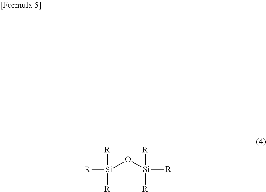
O([Si]([R])([R])[R])[Si]([R])([R])[R]
